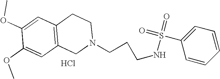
C1(OC)=CC2=C(C=C1OC)CN(CCCNS(C1=CC=CC=C1)(=O)=O)CC2.Cl
